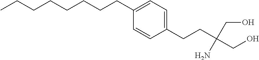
C1=C(CCCCCCCC)C=CC(CCC(CO)(CO)N)=C1
